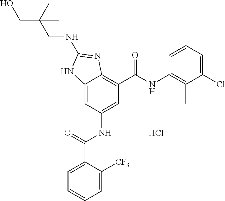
Cl.C12=CC(NC(C3=CC=CC=C3[CF3])=O)=CC(C(NC3=C(C)C(Cl)=CC=C3)=O)=C1N=C(NCC(CO)(C)C)N2
